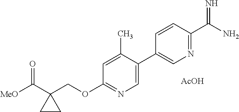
C1=C(C2=CN=C(C(N)=N)C=C2)C(C)=CC(OCC2(C([MeO])=O)CC2)=N1.[AcOH]
